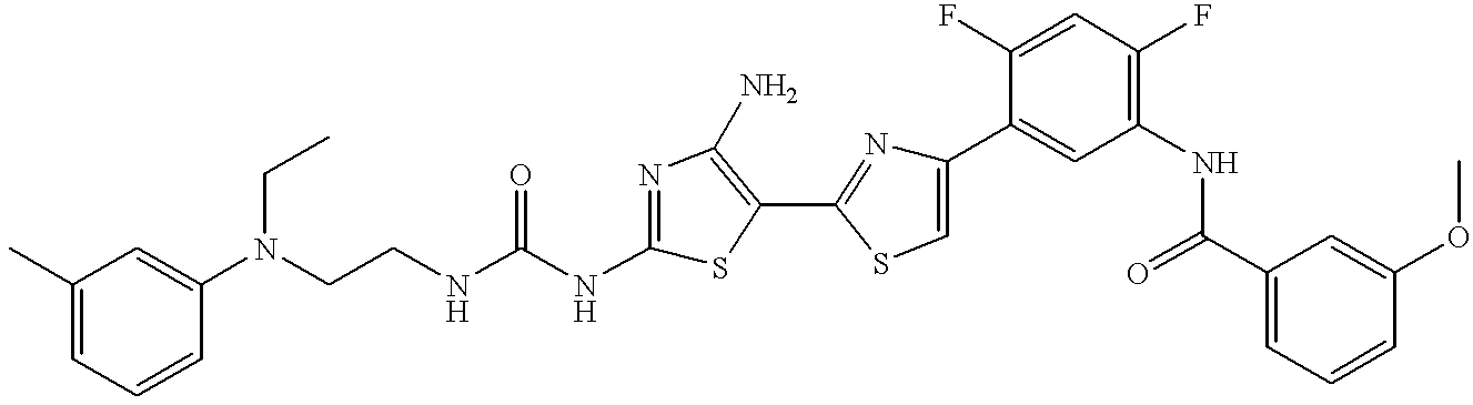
C(CNC(NC1=NC(N)=C(C2=NC(C3=CC(NC(C4=CC=CC(OC)=C4)=O)=C(F)C=C3F)=CS2)S1)=O)N(C1=CC(C)=CC=C1)CC
